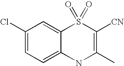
C12=CC(Cl)=CC=C1NC(C)=C([CN])S2(=O)=O
